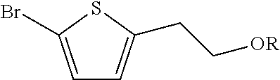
C1=C(Br)SC(CC[OR])=C1
